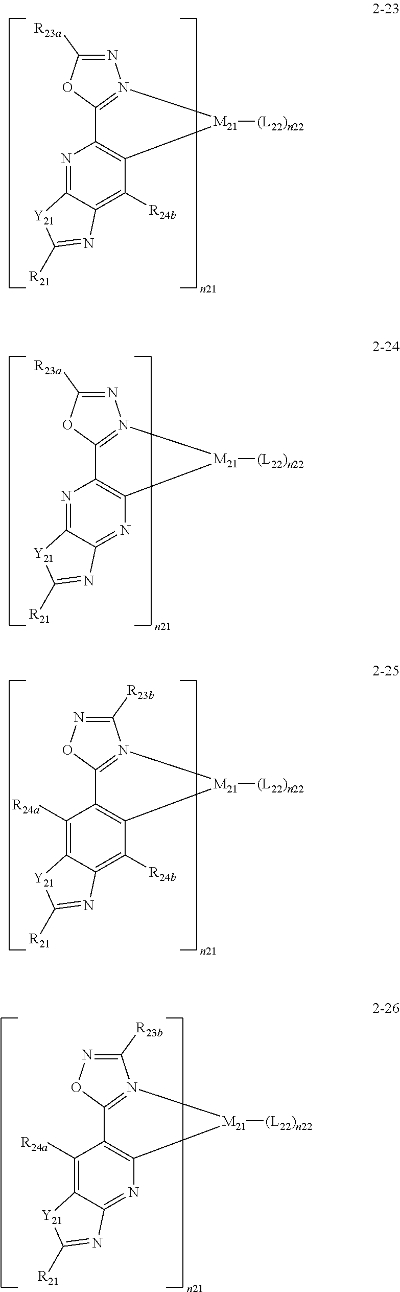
N1=C([R23a])OC2=N1[M21]([(L22)n22])C1=C2N=C2C(=C1[R24b])N=C([R21])[Y21]2.C1([R23b])=NOC2=N1[M21]([(L22)n22])C1=C2C([R24a])=C2C(=C1[R24b])N=C([R21])[Y21]2.N1=C([R23a])OC2=N1[M21]([(L22)n22])C1=C2N=C2C(=N1)N=C([R21])[Y21]2.C1([R23b])=NOC2=N1[M21]([(L22)n22])C1=C2C([R24a])=C2C(=N1)N=C([R21])[Y21]2
